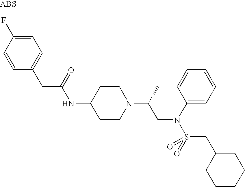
C1=C(F)C=CC(CC(NC2CCN(C(C)CN(S(CC3CCCCC3)(=O)=O)C3=CC=CC=C3)CC2)=O)=C1
